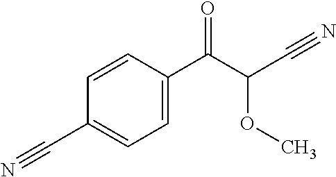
C1(C#N)=CC=C(C(C(C#N)OC)=O)C=C1
